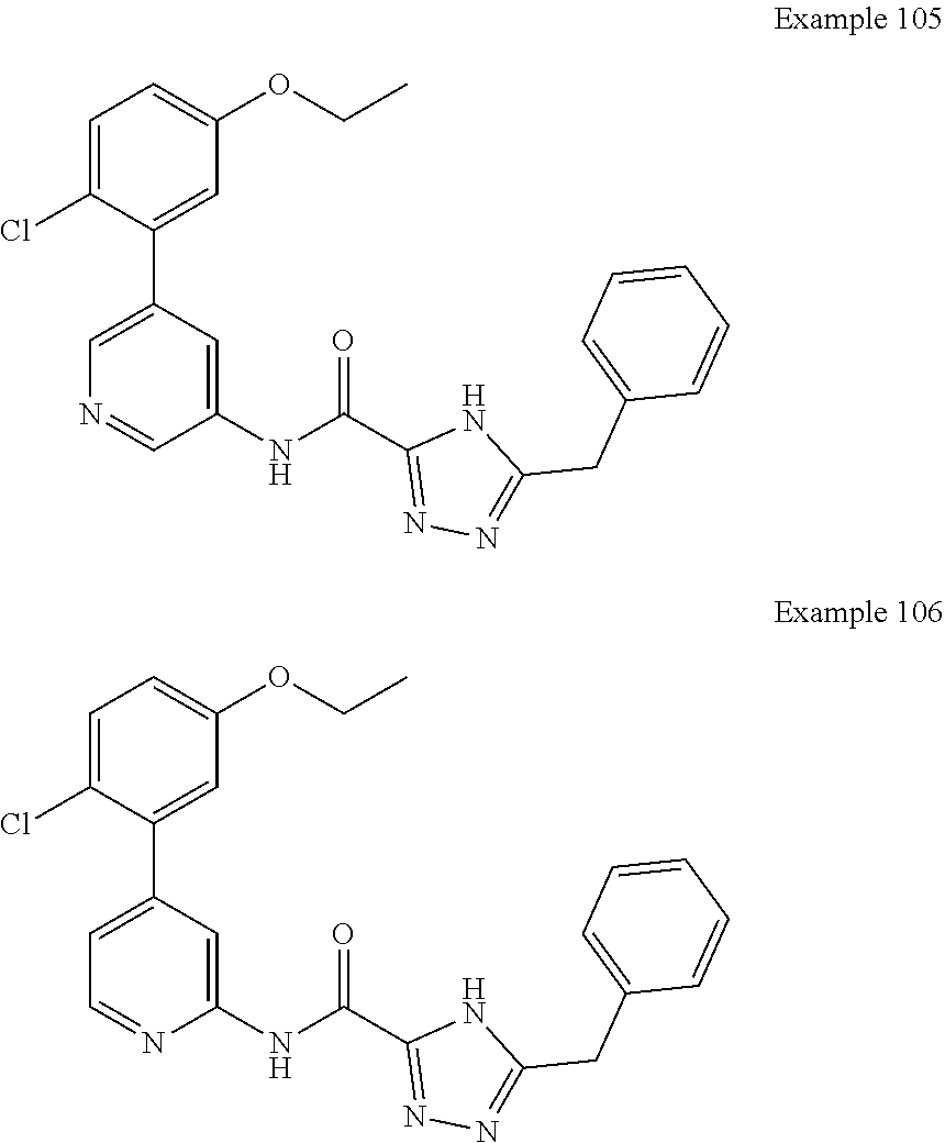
C(OC1=CC=C(Cl)C(C2=CN=CC(NC(C3=NN=C(CC4=CC=CC=C4)N3)=O)=C2)=C1)C.C(OC1=CC=C(Cl)C(C2=CC=NC(NC(C3=NN=C(CC4=CC=CC=C4)N3)=O)=C2)=C1)C
